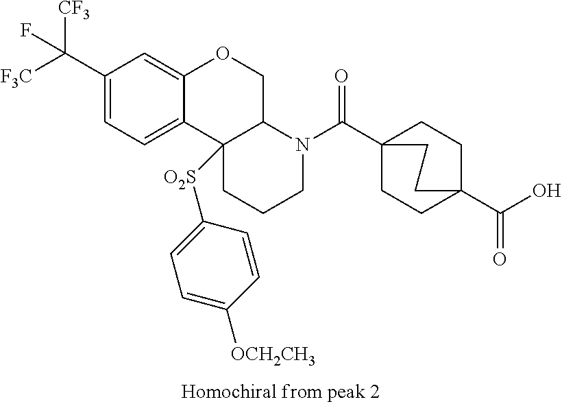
C1(C([F3C])([CF3])F)=CC=C2C(=C1)OCC1C2([O2S]C2=CC=C([OCH2CH3])C=C2)CCCN1C(C12CCC(C(=O)O)(CC1)CC2)=O
